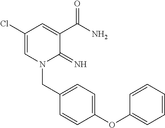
C1(Cl)=CN(CC2=CC=C(OC3=CC=CC=C3)C=C2)C(=N)C(C(N)=O)=C1
